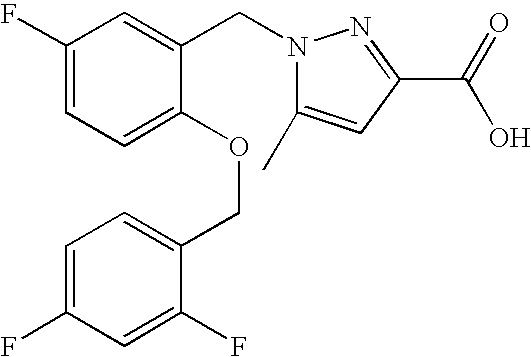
C1(F)=CC=C(OCC2=CC=C(F)C=C2F)C(CN2C(C)=CC(C(=O)O)=N2)=C1
